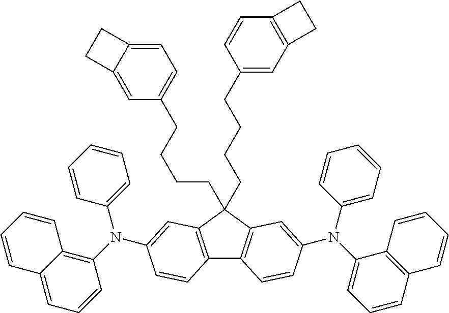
C12=C(C(CCCCC3=CC=C4C(=C3)CC4)(CCCCC3=CC4=C(C=C3)CC4)C3=C1C=CC(N(C1=CC=CC=C1)C1=CC=CC4=C1C=CC=C4)=C3)C=C(N(C1=CC=CC=C1)C1=C3C(=CC=C1)C=CC=C3)C=C2
